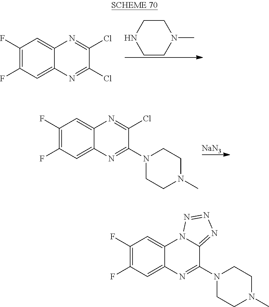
C1CNCCN1C.C1(F)=C(F)C=C2C(=C1)N=C(Cl)C(Cl)=N2.[NaN3].C1(F)=C(F)C=C2C(=C1)N=C(Cl)C(N1CCN(C)CC1)=N2.C1(F)=C(F)C=C2C(=C1)N1C(=NN=N1)C(N1CCN(C)CC1)=N2
